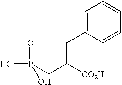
OP(=O)(O)CC([CO2H])CC1=CC=CC=C1
